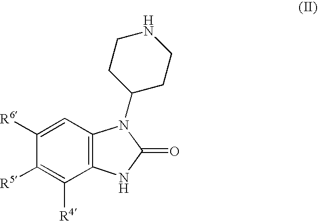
C1([R6])=CC2=C(C([R4])=C1[R5])NC(=O)N2C1CCNCC1
